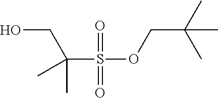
S(OCC(C)(C)C)(=O)(C(C)(C)CO)=O
